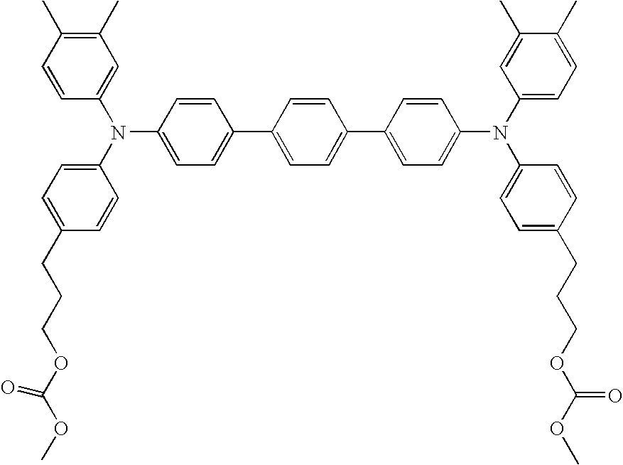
C1=CC(N(C2=CC(C)=C(C)C=C2)C2=CC=C(CCCOC(OC)=O)C=C2)=CC=C1C1=CC=C(C2=CC=C(N(C3=CC=C(C)C(C)=C3)C3=CC=C(CCCOC(OC)=O)C=C3)C=C2)C=C1
